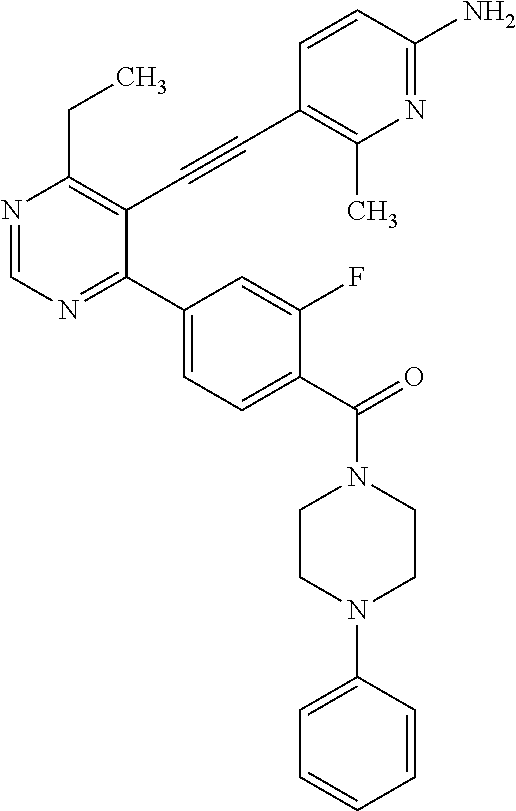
N1=CN=C(C2=CC=C(C(=O)N3CCN(C4=CC=CC=C4)CC3)C(F)=C2)C(C#CC2=C(C)N=C(N)C=C2)=C1CC
